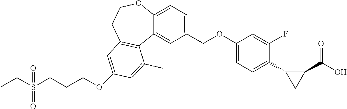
C(S(CCCOC1=CC2=C(C3=CC(COC4=CC=C(C5CC5C(=O)O)C(F)=C4)=CC=C3OCC2)C(C)=C1)(=O)=O)C
